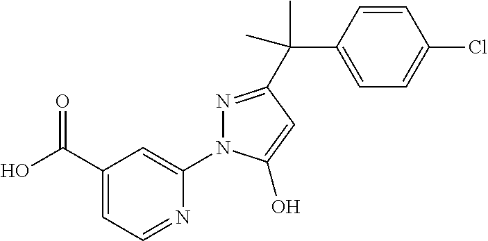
C1(C(O)=O)=CC=NC(N2N=C(C(C)(C3=CC=C(Cl)C=C3)C)C=C2O)=C1
